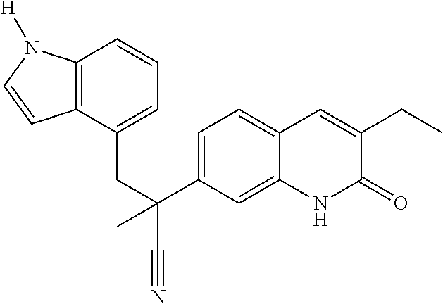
C(C1=CC=C2C(=C1)NC(=O)C(CC)=C2)(CC1=CC=CC2=C1C=CN2[H])(C#N)C
